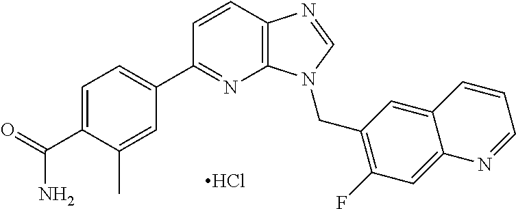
C1(C2=NC3=C(C=C2)N=CN3CC2=C(F)C=C3C(=C2)C=CC=N3)=CC=C(C(=O)N)C(C)=C1.Cl
